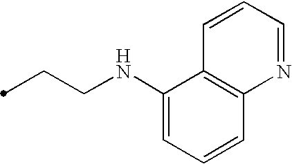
C1(NCCC)=CC=CC2=C1C=CC=N2
